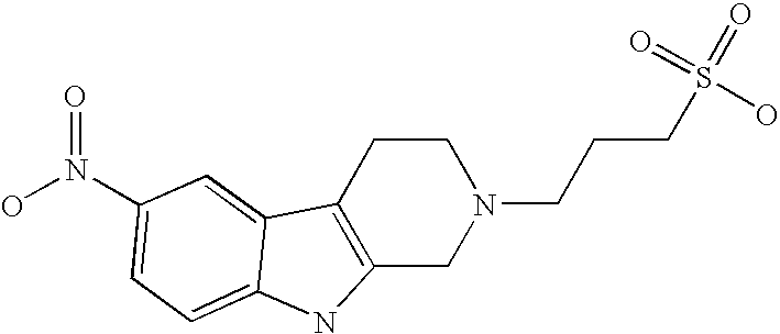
C12=C(CCN(CCCS(=O)(=O)O)C1)C1=CC(N(=O)O)=CC=C1N2
